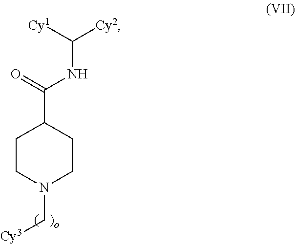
N(C([Cy1])[Cy2])C(C1CCN(C[Cy3])CC1)=O
